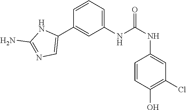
C1(NC(NC2=CC(Cl)=C(O)C=C2)=O)=CC=CC(C2=CN=C(N)N2)=C1
